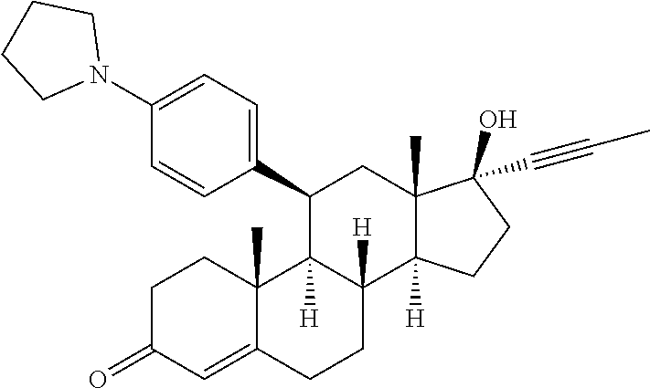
N1(C2=CC=C(C3C4([H])C([H])(C5([H])C(C)(C(C#CC)(O)CC5)C3)CCC3=CC(=O)CCC34C)C=C2)CCCC1
